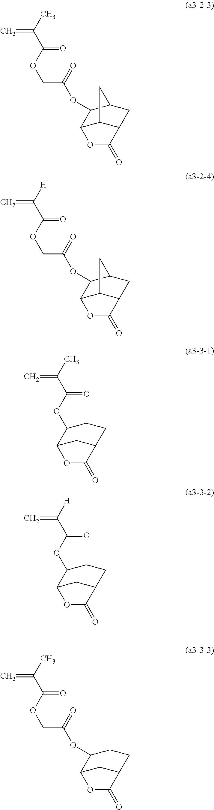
C12C3C(CC(C3)C1OC(COC(C([H])=C)=O)=O)C(=O)O2.C12C3C(CC(C3)C1OC(COC(C(C)=C)=O)=O)C(=O)O2.CC(C(OC1CCC2CC1OC2=O)=O)=C.[H]C(C(OC1CCC2CC1OC2=O)=O)=C.C1CC(OC(COC(C(C)=C)=O)=O)C2CC1C(=O)O2
